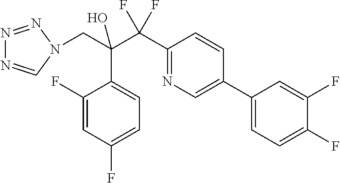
C1(F)=CC(F)=CC=C1C(C(C1=NC=C(C2=CC=C(F)C(F)=C2)C=C1)(F)F)(CN1C=NN=N1)O
